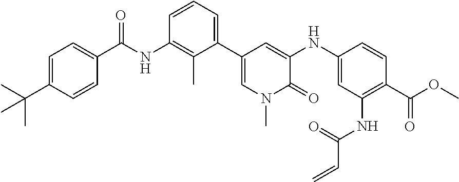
C1(C(C)(C)C)=CC=C(C(=O)NC2=C(C)C(C3=CN(C)C(=O)C(NC4=CC(NC(=O)C=C)=C(C(=O)OC)C=C4)=C3)=CC=C2)C=C1
